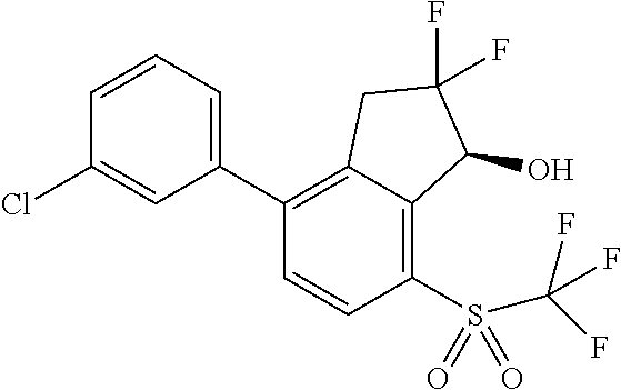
C1(C2=C3C(=C(S(C(F)(F)F)(=O)=O)C=C2)C(O)C(F)(F)C3)=CC=CC(Cl)=C1
